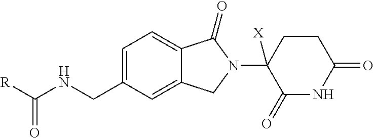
C1=C(CNC([R])=O)C=C2C(=C1)C(=O)N(C1([X])C(=O)NC(=O)CC1)C2
